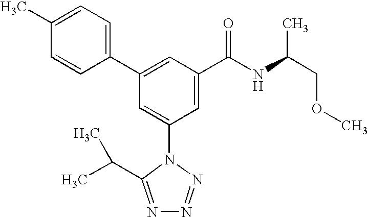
C1(C2=CC(C(NC(COC)C)=O)=CC(N3C(C(C)C)=NN=N3)=C2)=CC=C(C)C=C1
